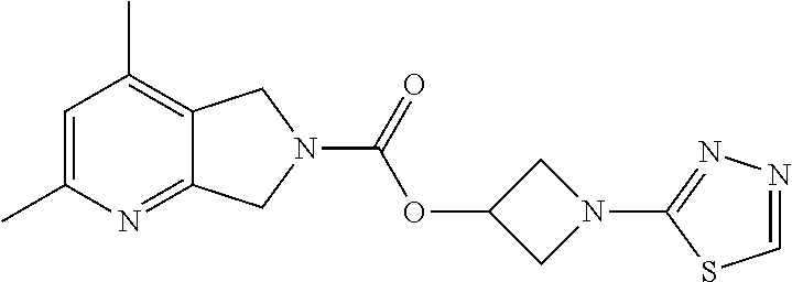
C1=C(C)N=C2C(=C1C)CN(C(=O)OC1CN(C3=NN=CS3)C1)C2
